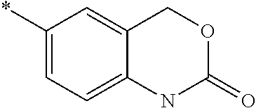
C1(*)=CC=C2C(=C1)COC(=O)N2
